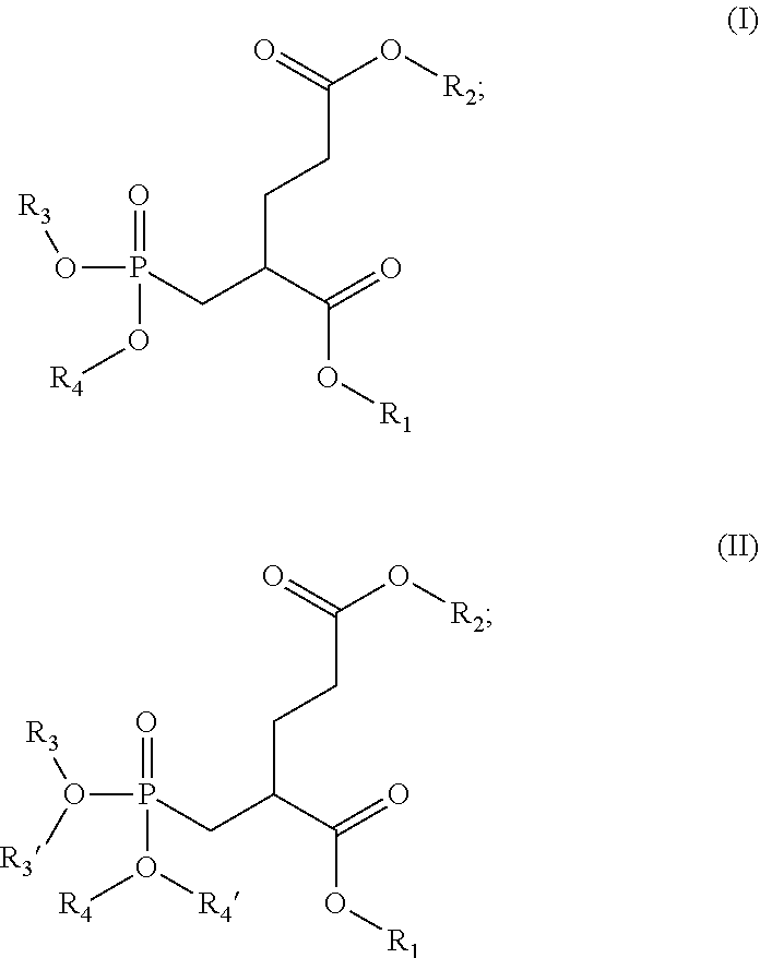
C(CCC(CP(=O)(O[R4])O[R3])C(=O)O[R1])(=O)O[R2].C(CCC(CP(=O)(O([R4])[R4])O([R3])[R3])C(=O)O[R1])(=O)O[R2]
